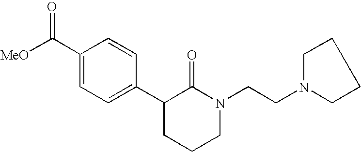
[MeO]C(C1=CC=C(C2CCCN(CCN3CCCC3)C2=O)C=C1)=O
